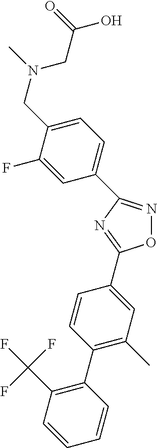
O1N=C(C2=CC=C(CN(C)CC(=O)O)C(F)=C2)N=C1C1=CC(C)=C(C2=C(C(F)(F)F)C=CC=C2)C=C1
